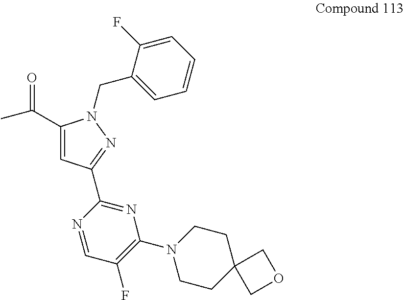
C(=O)(C1=CC(C2=NC(N3CCC4(CC3)COC4)=C(F)C=N2)=NN1CC1=CC=CC=C1F)C
